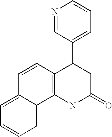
N1=CC(C2C3=C(NC(=O)C2)C2=CC=CC=C2C=C3)=CC=C1
